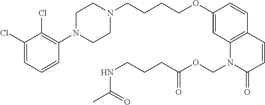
C1(Cl)=CC=CC(N2CCN(CCCCOC3=CC4=C(C=C3)C=CC(=O)N4COC(=O)CCCNC(C)=O)CC2)=C1Cl
